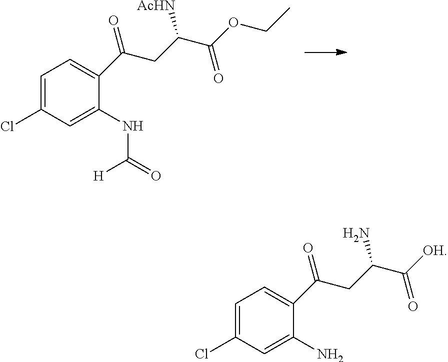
ClC1=CC=C(C(CC(C(OCC)=O)[AcHN])=O)C(NC(=O)[H])=C1.ClC1=CC=C(C(CC(C([OH])=O)N)=O)C(N)=C1
